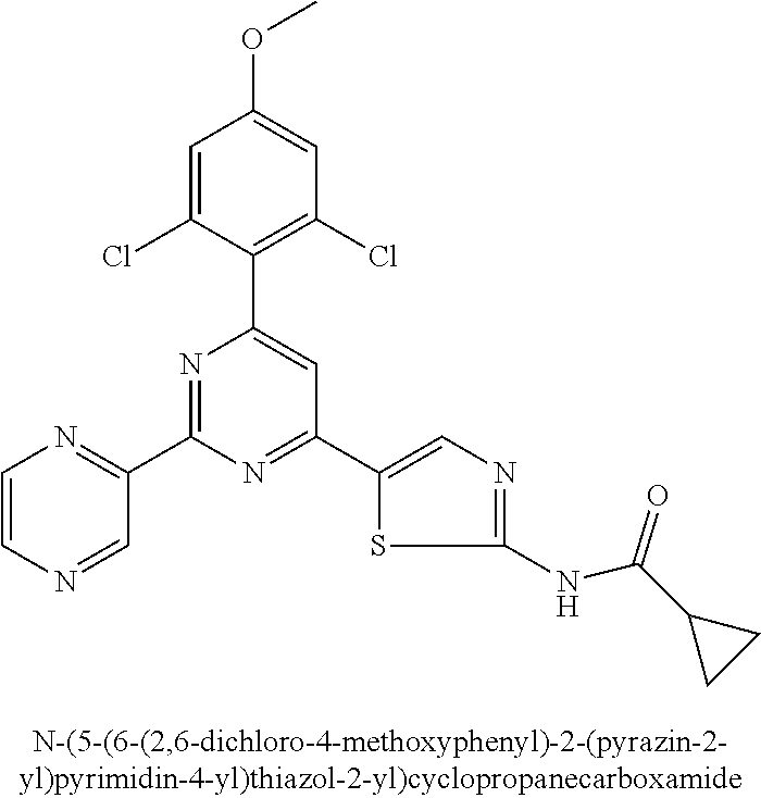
C1=C(Cl)C(C2=CC(C3=CN=C(NC(C4CC4)=O)S3)=NC(C3=NC=CN=C3)=N2)=C(Cl)C=C1OC
